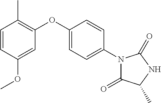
C1=C(OC2=C(C)C=CC(OC)=C2)C=CC(N2C(=O)C(C)NC2=O)=C1
